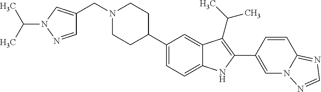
C1(C2CCN(CC3=CN(C(C)C)N=C3)CC2)=CC=C2C(=C1)C(C(C)C)=C(C1=CN3C(=NC=N3)C=C1)N2
